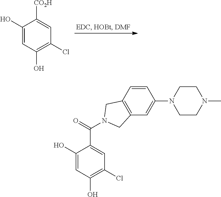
C1(O)=CC(O)=C(Cl)C=C1[CO2H].C1(O)=CC(O)=C(Cl)C=C1C(=O)N1CC2=C(C=C(N3CCN(C)CC3)C=C2)C1
